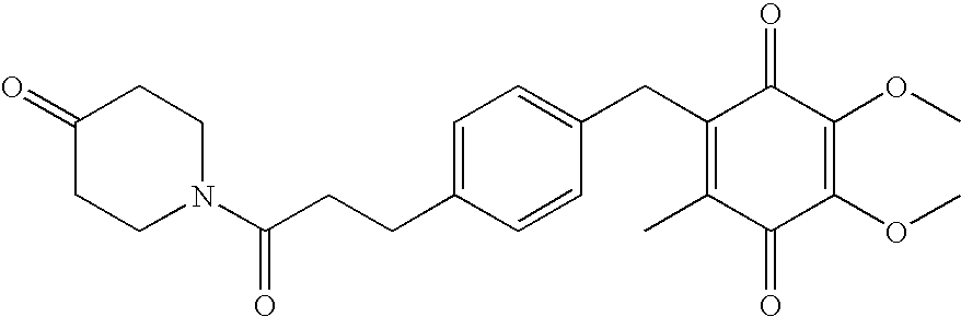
C1(=O)C(C)=C(CC2=CC=C(CCC(=O)N3CCC(=O)CC3)C=C2)C(=O)C(OC)=C1OC
